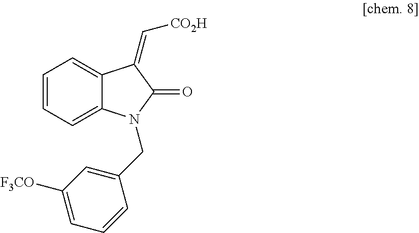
C1=CC=C2C(=C1)C(=C[CO2H])C(=O)N2CC1=CC([F3CO])=CC=C1
